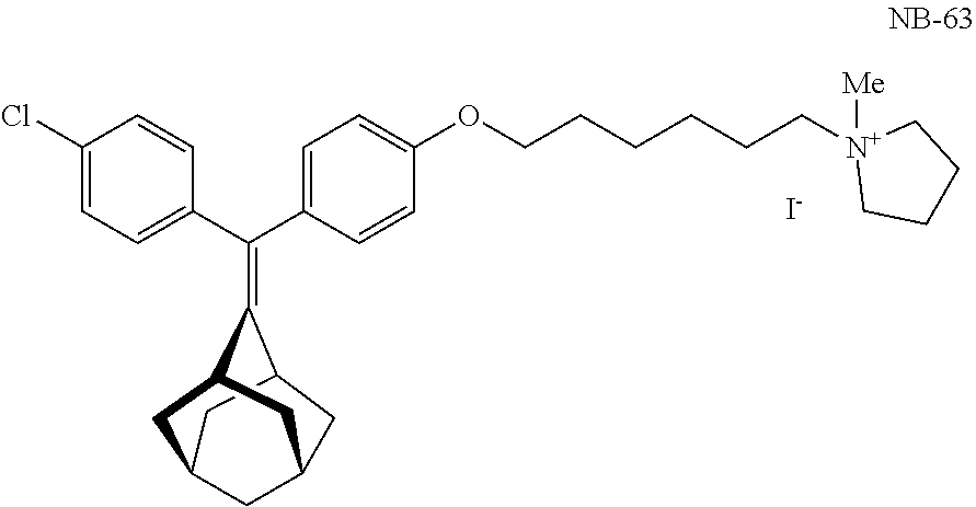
ClC1=CC=C(C(C2=CC=C(OCCCCCC[N+]3([Me])CCCC3)C=C2)=C2C3CC4CC2CC(C3)C4)C=C1.[I-]
